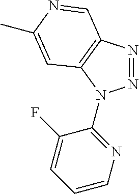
N1=NC2=C(N1C1=NC=CC=C1F)C=C(C)N=C2
